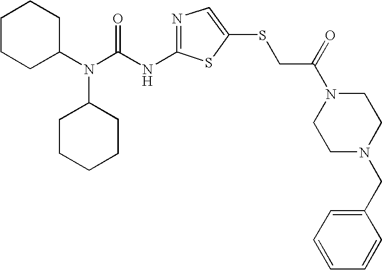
N1=C(NC(N(C2CCCCC2)C2CCCCC2)=O)SC(SCC(N2CCN(CC3=CC=CC=C3)CC2)=O)=C1
